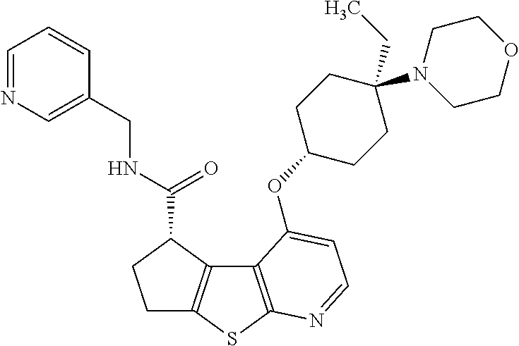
C1C2=C(C(C(=O)NCC3=CN=CC=C3)C1)C1=C(S2)N=CC=C1OC1CCC(N2CCOCC2)(CC)CC1
